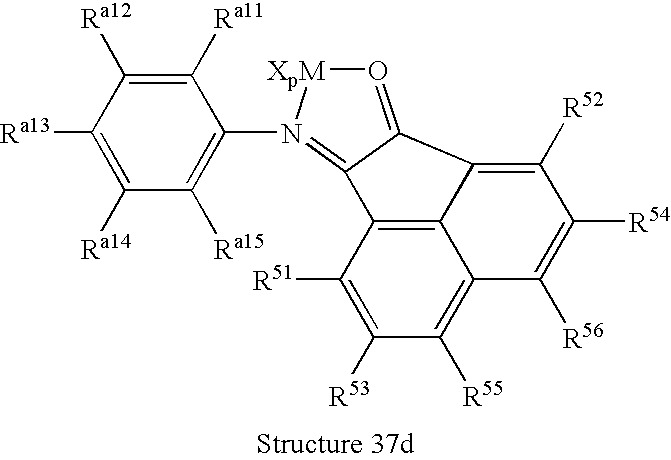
C12=C3C([R51])=C([R53])C([R55])=C1C([R56])=C([R54])C([R52])=C2C1=O[XpM]N(C2=C([Ra15])C([Ra14])=C([Ra13])C([Ra12])=C2[Ra11])=C31
